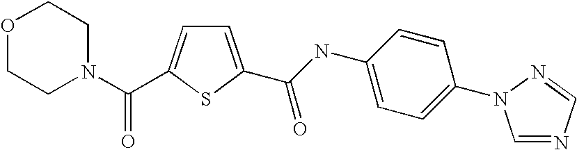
C1=C(C(=O)NC2=CC=C(N3C=NC=N3)C=C2)SC(C(=O)N2CCOCC2)=C1
